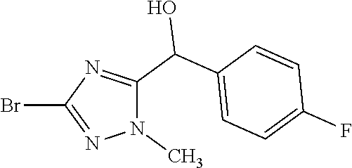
N1(C)C(C(C2=CC=C(F)C=C2)O)=NC(Br)=N1
